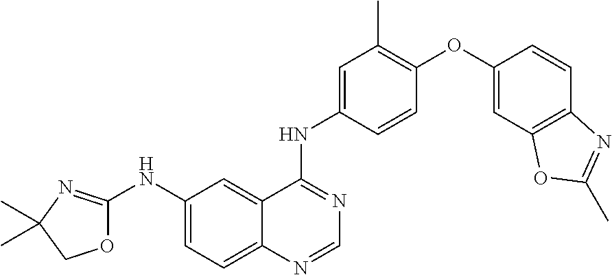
O1C(NC2=CC=C3C(=C2)C(NC2=CC(C)=C(OC4=CC5=C(C=C4)N=C(C)O5)C=C2)=NC=N3)=NC(C)(C)C1
